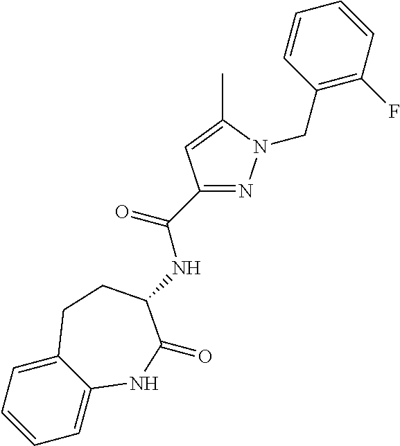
C1=C2C(=CC=C1)CCC(NC(C1=NN(CC3=C(F)C=CC=C3)C(C)=C1)=O)C(=O)N2
